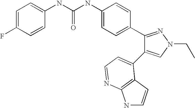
C(NC1=CC=C(C2=NN(CC)C=C2C2=CC=NC3=C2C=CN3)C=C1)(=O)NC1=CC=C(F)C=C1
